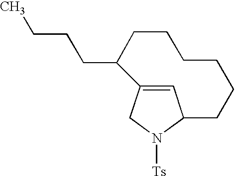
C1=C2CN([Ts])C1CCCCCCC2CCCC
